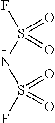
N(S(F)(=O)=O)S(F)(=O)=O
